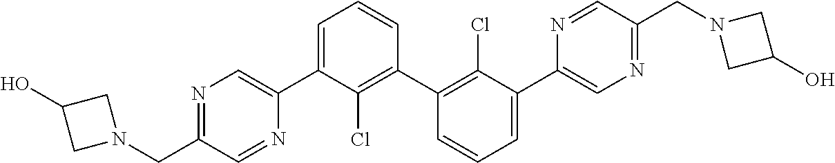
C1C(O)CN1CC1=NC=C(C2=CC=CC(C3=C(Cl)C(C4=CN=C(CN5CC(O)C5)C=N4)=CC=C3)=C2Cl)N=C1
